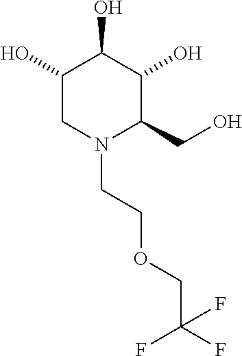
C1(O)CN(CCOCC(F)(F)F)C(CO)C(O)C1O
